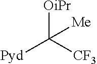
[OiPr]C([CF3])([Pyd])[Me]
